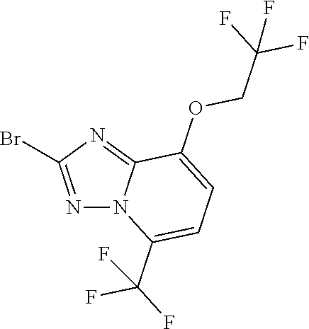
BrC1=NN2C(=N1)C(OCC(F)(F)F)=CC=C2C(F)(F)F
